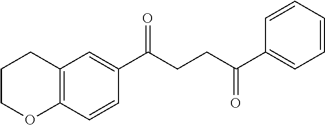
C12=C(C=CC(C(CCC(C3=CC=CC=C3)=O)=O)=C1)OCCC2
